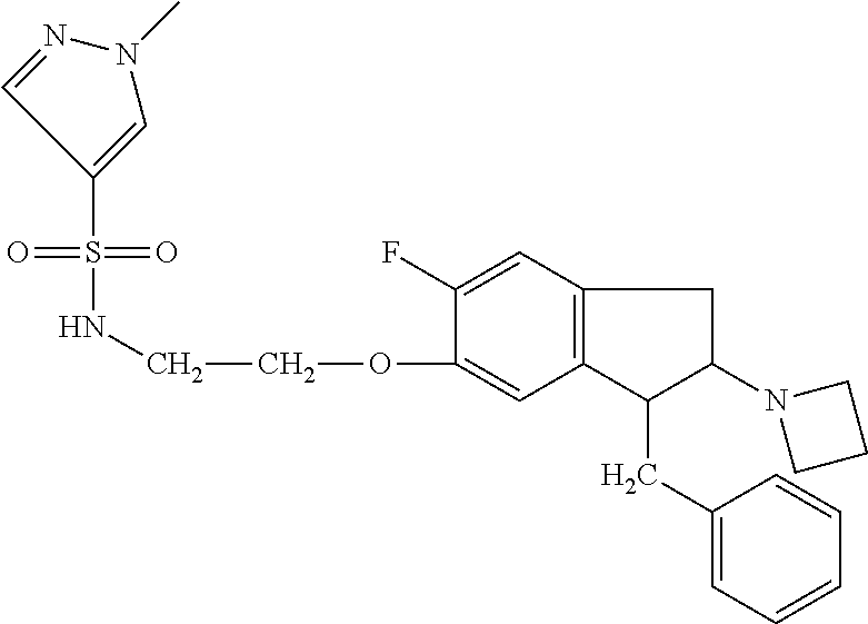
C1(OCCNS(=O)(=O)C2=CN(C)N=C2)=CC2=C(C=C1F)CC(N1CCC1)C2CC1=CC=CC=C1
